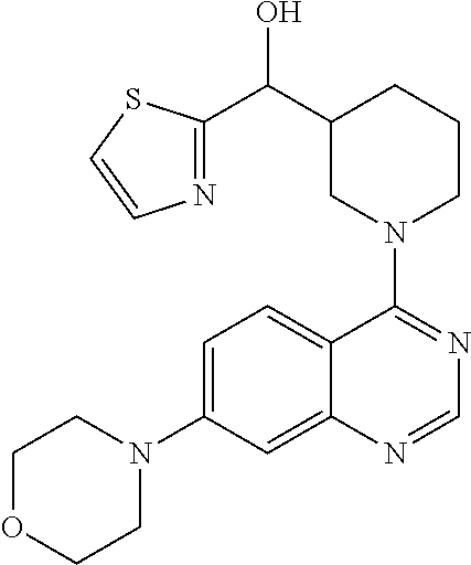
C1OCCN(C2=CC=C3C(=C2)N=CN=C3N2CCCC(C(C3=NC=CS3)O)C2)C1
